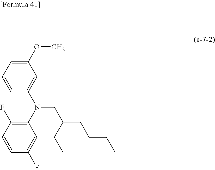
C1(OC)=CC=CC(N(C2=C(F)C=CC(F)=C2)CC(CCCC)CC)=C1
